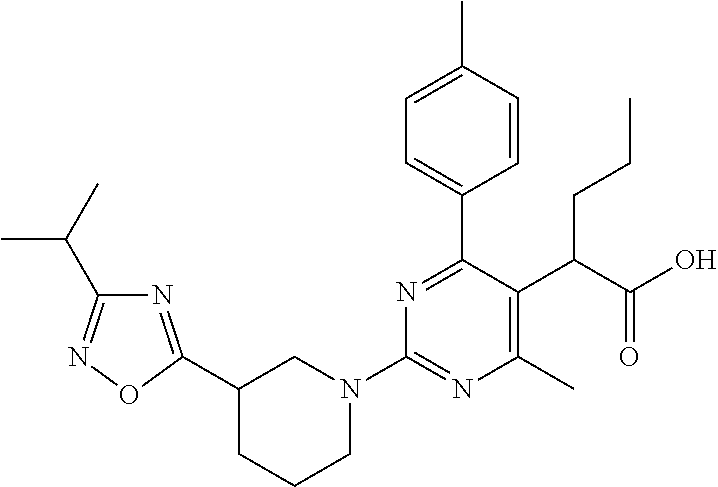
C1(C2=NC(C(C)C)=NO2)CCCN(C2=NC(C)=C(C(C(O)=O)CCC)C(C3=CC=C(C)C=C3)=N2)C1
